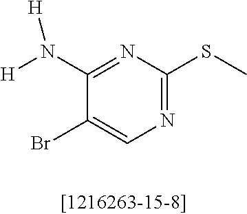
BrC1=CN=C(SC)N=C1N([H])[H]
